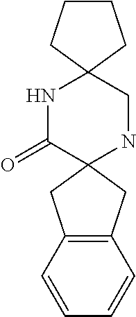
C12=C(C=CC=C1)CC1(C2)NCC2(NC1=O)CCCC2
